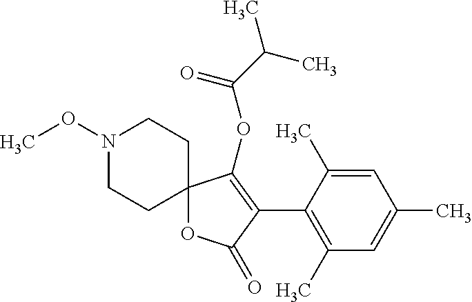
C12(CCN(OC)CC1)OC(=O)C(C1=C(C)C=C(C)C=C1C)=C2OC(C(C)C)=O
